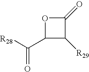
C1(C([R28])=O)C([R29])C(=O)O1
